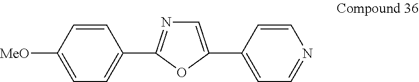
C1=C(C2=CC=NC=C2)OC(C2=CC=C([MeO])C=C2)=N1
